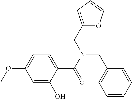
C1=C(O)C(C(N(CC2=CC=CO2)CC2=CC=CC=C2)=O)=CC=C1OC
